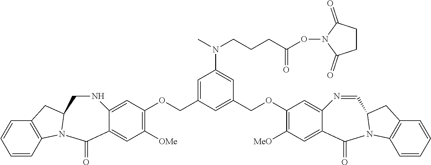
C1=C2C(=CC([OMe])=C1OCC1=CC(N(CCCC(=O)ON3C(=O)CCC3=O)C)=CC(COC3=C([MeO])C=C4C(=C3)N=CC3N(C4=O)C4=C(C=CC=C4)C3)=C1)C(=O)N1C3=C(C=CC=C3)CC1CN2
